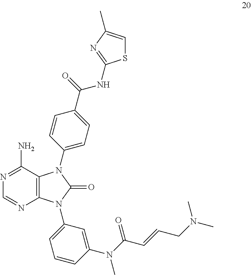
C12=C(C(N)=NC=N1)N(C1=CC=C(C(=O)NC3=NC(C)=CS3)C=C1)C(=O)N2C1=CC=CC(N(C(=O)C=CCN(C)C)C)=C1
